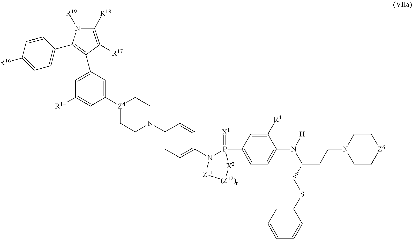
C1([R4])=CC(P2(=[X1])N(C3=CC=C(N4CC[Z4](C5=CC(C6=C(C7=CC=C([R16])C=C7)N([R19])C([R18])=C6[R17])=CC([R14])=C5)CC4)C=C3)[Z11][(Z12)n][X2]2)=CC=C1N([H])C(CSC1=CC=CC=C1)CCN1CC[Z6]CC1
